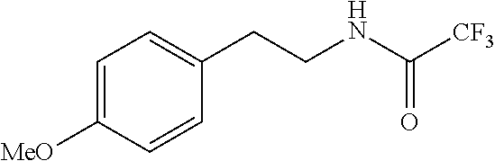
C1=C([MeO])C=CC(CCNC([CF3])=O)=C1
